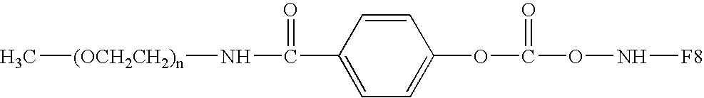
N(OC(=O)OC1=CC=C(C(N[(OCH2CH2)n]C)=O)C=C1)[F8]
